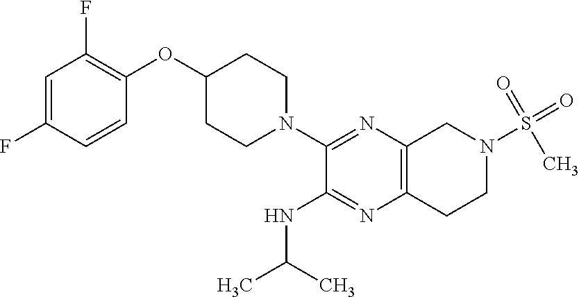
C1=C(F)C=CC(OC2CCN(C3=NC4=C(N=C3NC(C)C)CCN(S(=O)(=O)C)C4)CC2)=C1F
